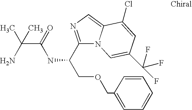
C1(C(COCC2=CC=CC=C2)NC(C(N)(C)C)=O)=NC=C2N1C=C(C(F)(F)F)C=C2Cl
